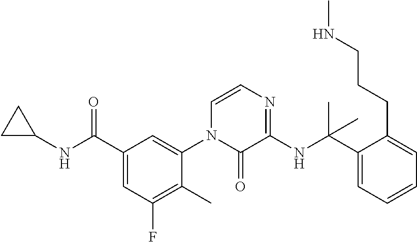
C1=CN=C(NC(C2=CC=CC=C2CCCNC)(C)C)C(=O)N1C1=CC(C(NC2CC2)=O)=CC(F)=C1C
